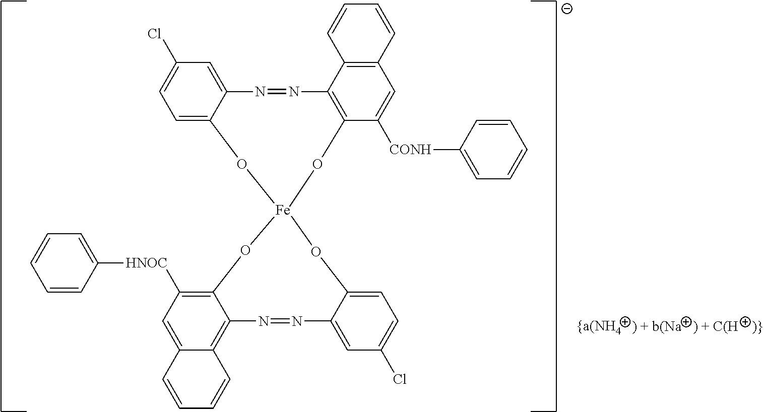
C1=C2C(=CC=C1Cl)O[Fe]1(OC3=CC=C(Cl)C=C3N=NC3=C4C(=CC([HNOC]C5=CC=CC=C5)=C3O1)C=CC=C4)OC1=C(N=N2)C2=C(C=C1[CONH]C1=CC=CC=C1)C=CC=C2
